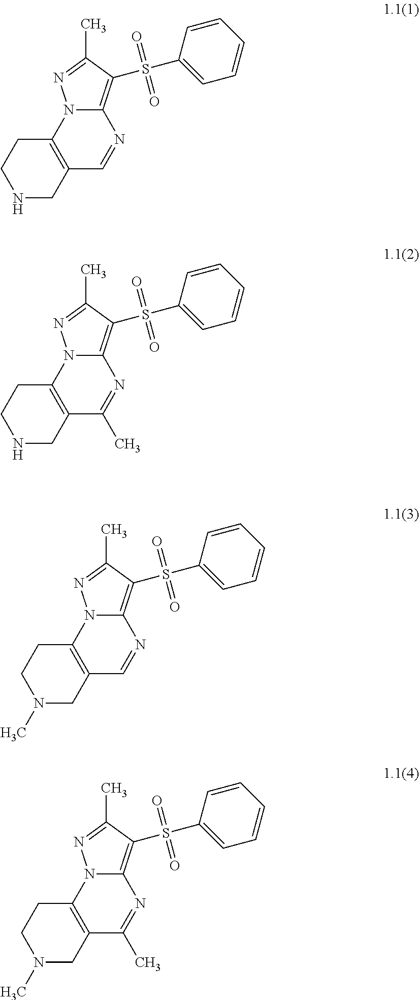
N12C(=C(S(C3=CC=CC=C3)(=O)=O)C(C)=N1)N=CC1=C2CCNC1.N12C(=C(S(C3=CC=CC=C3)(=O)=O)C(C)=N1)N=C(C)C1=C2CCNC1.N12C(=C(S(C3=CC=CC=C3)(=O)=O)C(C)=N1)N=CC1=C2CCN(C)C1.N12C(=C(S(C3=CC=CC=C3)(=O)=O)C(C)=N1)N=C(C)C1=C2CCN(C)C1
